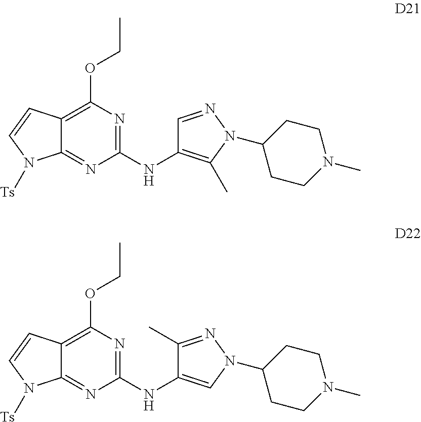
C12=C(OCC)N=C(NC3=C(C)N(C4CCN(C)CC4)N=C3)N=C1N([Ts])C=C2.C12=C(OCC)N=C(NC3=CN(C4CCN(C)CC4)N=C3C)N=C1N([Ts])C=C2
